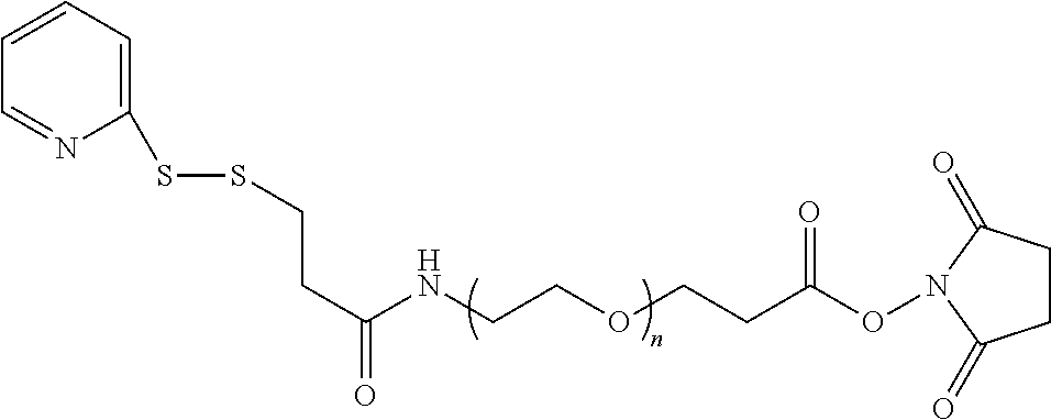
C(CC(NCCOCCC(ON1C(=O)CCC1=O)=O)=O)SSC1=CC=CC=N1
